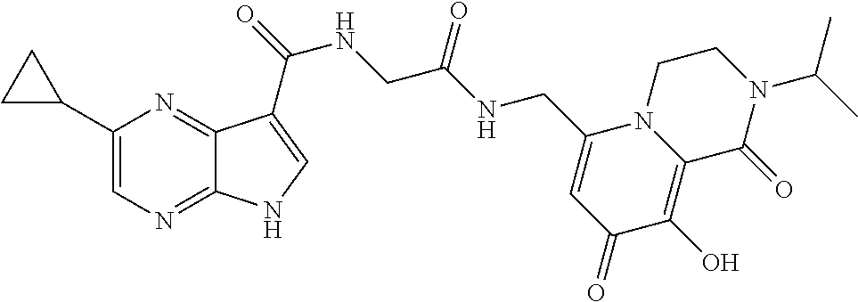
C1(C2CC2)=CN=C2C(=N1)C(C(=O)NCC(NCC1=CC(=O)C(O)=C3N1CCN(C(C)C)C3=O)=O)=CN2
